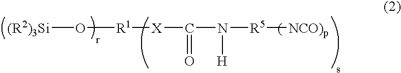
[X](C(N([R5][NCO)p])[H])=O)[R1]O[(R2)3Si]
